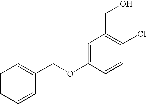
C1=CC=CC(COC2=CC(CO)=C(Cl)C=C2)=C1
